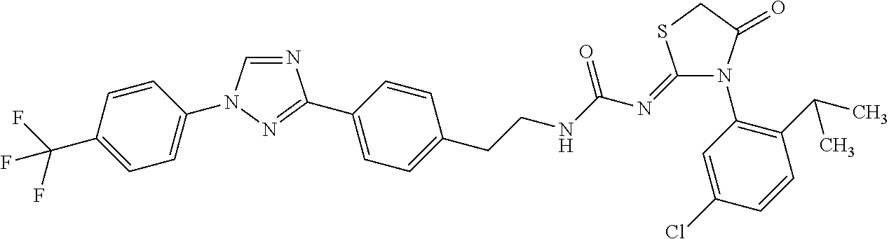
N1=CN(C2=CC=C(C(F)(F)F)C=C2)N=C1C1=CC=C(CCNC(N=C2N(C3=C(C(C)C)C=CC(Cl)=C3)C(=O)CS2)=O)C=C1
